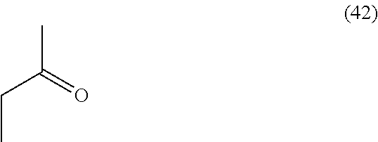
C(C)C(=O)C
